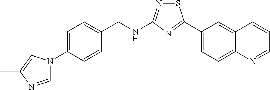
C1(C2=NC(NCC3=CC=C(N4C=NC(C)=C4)C=C3)=NS2)=CC=C2C(=C1)C=CC=N2
